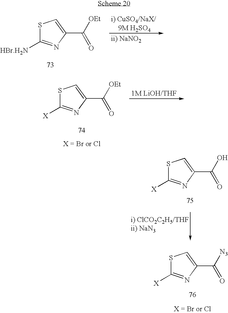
S1C([HBr.H2N])=NC(C(=O)[OEt])=C1.S1C([X])=NC(C(=O)[OEt])=C1.S1C([X])=NC(C(=O)O)=C1.S1C([X])=NC(C(=O)[N3])=C1
